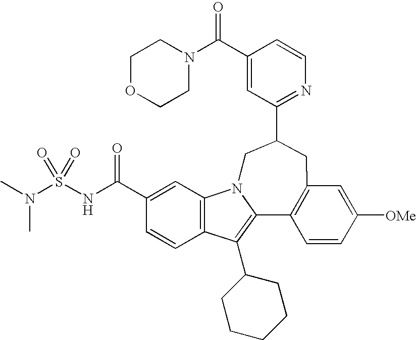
C1(C(N2CCOCC2)=O)=CC(C2CC3=C(C4=C(C5CCCCC5)C5=C(C=C(C(NS(N(C)C)(=O)=O)=O)C=C5)N4C2)C=CC([OMe])=C3)=NC=C1
